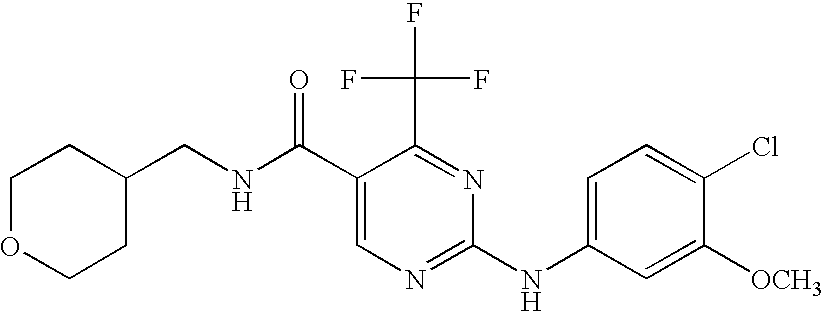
C1(CNC(C2=CN=C(NC3=CC=C(Cl)C([OCH3])=C3)N=C2C(F)(F)F)=O)CCOCC1
